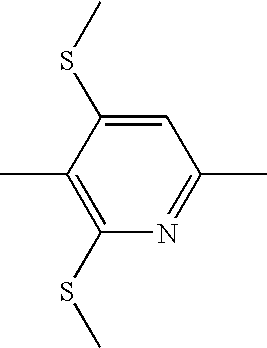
C1(SC)=C(C)C(SC)=CC(C)=N1
